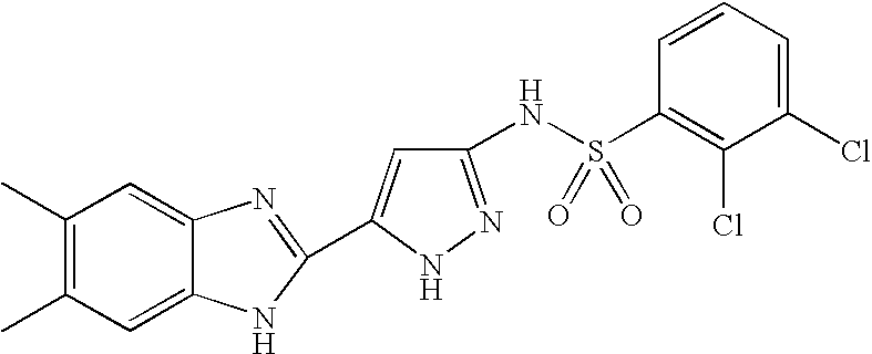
C1(C)=C(C)C=C2C(=C1)N=C(C1=CC(NS(C3=C(Cl)C(Cl)=CC=C3)(=O)=O)=NN1)N2
